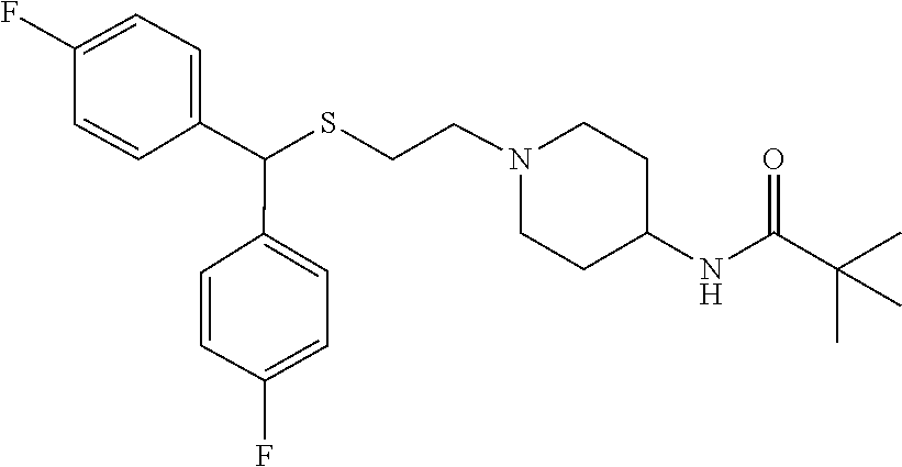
S(CCN1CCC(NC(C(C)(C)C)=O)CC1)C(C1=CC=C(F)C=C1)C1=CC=C(F)C=C1
